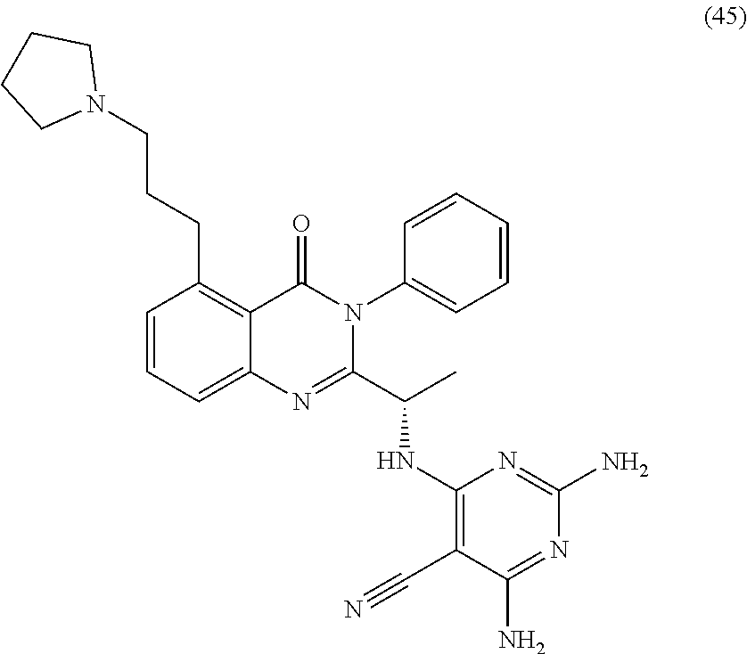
C1=CC=C2C(=C1CCCN1CCCC1)C(=O)N(C1=CC=CC=C1)C(C(C)NC1=C(C#N)C(N)=NC(N)=N1)=N2
